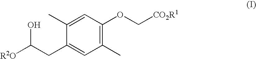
C1(C)=C(OC[CO2R1])C=C(C)C(CC([R2O])O)=C1
